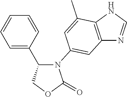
C1=CC(C2COC(=O)N2C2=CC3=C(NC=N3)C(C)=C2)=CC=C1
